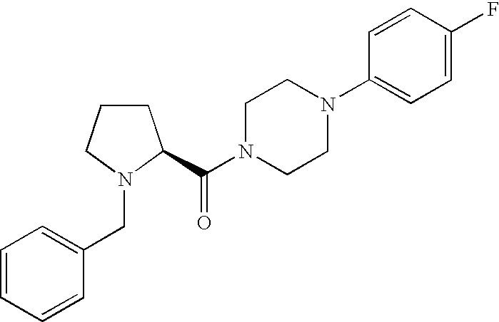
C1CCN(CC2=CC=CC=C2)C1C(N1CCN(C2=CC=C(F)C=C2)CC1)=O
